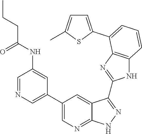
C1=NC=C(C2=CN=C3C(=C2)C(C2=NC4=C(N2)C=CC=C4C2=CC=C(C)S2)=NN3)C=C1NC(CCC)=O
